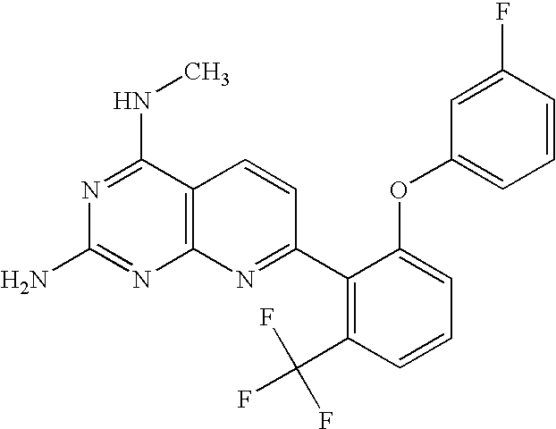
C12=C(C(NC)=NC(N)=N1)C=CC(C1=C(C(F)(F)F)C=CC=C1OC1=CC=CC(F)=C1)=N2
